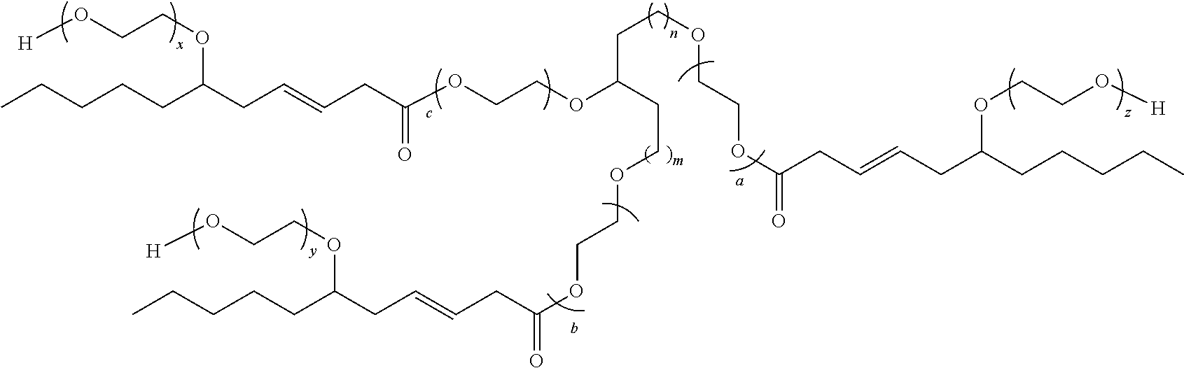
CCCCCC(CC=CCC(OCCOC(CCOCCOC(=O)CC=CCC(CCCCC)OCCO[H])CCOCCOC(=O)CC=CCC(CCCCC)OCCO[H])=O)OCCO[H]
